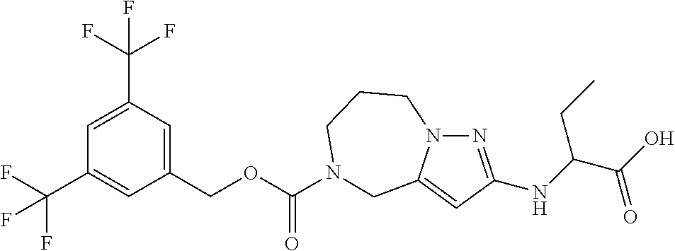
C1(COC(=O)N2CCCN3N=C(NC(CC)C(=O)O)C=C3C2)=CC(C(F)(F)F)=CC(C(F)(F)F)=C1
